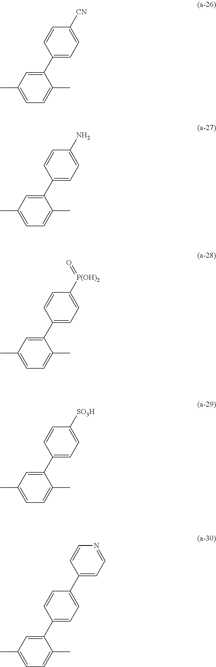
C1=C(C)C=C(C2=CC=C([CN])C=C2)C(C)=C1.C1=C(C)C=C(C2=CC=C(N)C=C2)C(C)=C1.C1=C(C)C=C(C2=CC=C([P(OH)2]=O)C=C2)C(C)=C1.C1=C(C)C=C(C2=CC=C([SO3H])C=C2)C(C)=C1.C1=C(C)C=C(C2=CC=C(C3=CC=NC=C3)C=C2)C(C)=C1
